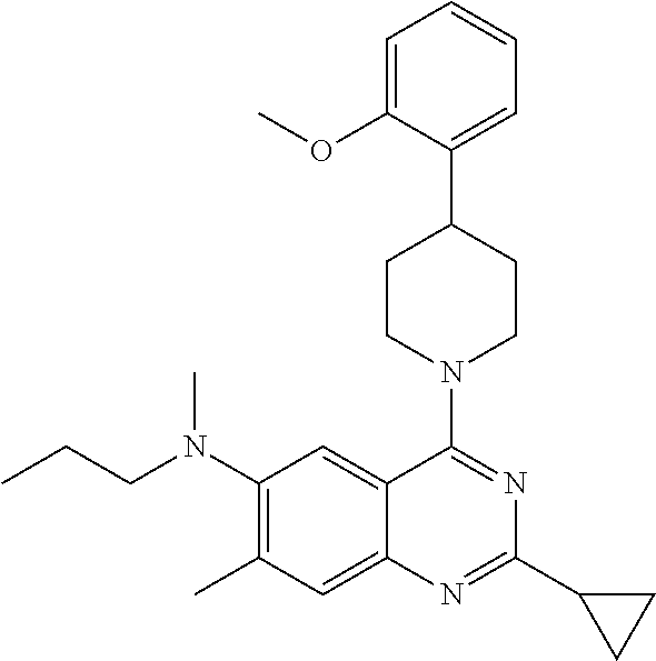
C1(N(CCC)C)=C(C)C=C2C(=C1)C(N1CCC(C3=CC=CC=C3OC)CC1)=NC(C1CC1)=N2
